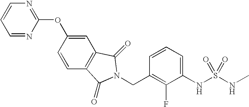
C1(OC2=CC3=C(C=C2)C(=O)N(CC2=C(F)C(NS(NC)(=O)=O)=CC=C2)C3=O)=NC=CC=N1
